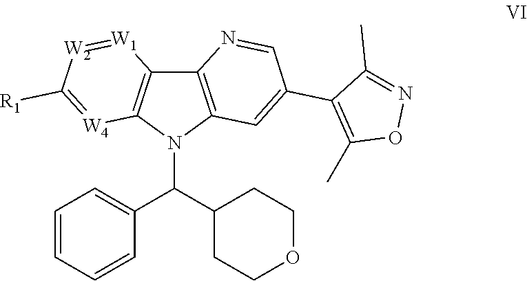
C12=C(N(C(C3=CC=CC=C3)C3CCOCC3)C3=C1[W1]=[W2]C([R1])=[W4]3)C=C(C1=C(C)ON=C1C)C=N2
